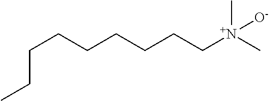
CCCCCCCCC[N+](C)(C)[O-]
